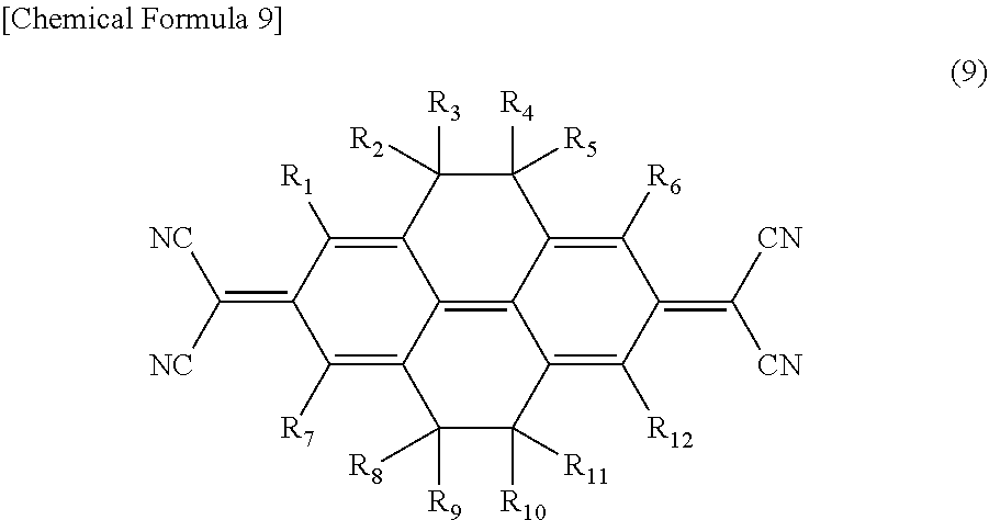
C12=C([R1])C(=C([NC])[NC])C([R7])=C3C1=C1C(=C([R6])C(=C([CN])[CN])C([R12])=C1C([R10])([R11])C3([R9])[R8])C([R4])([R5])C2([R3])[R2]
